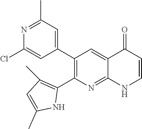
N1=C(C)C=C(C2=C(C3=C(C)C=C(C)N3)N=C3C(=C2)C(=O)C=CN3)C=C1Cl
